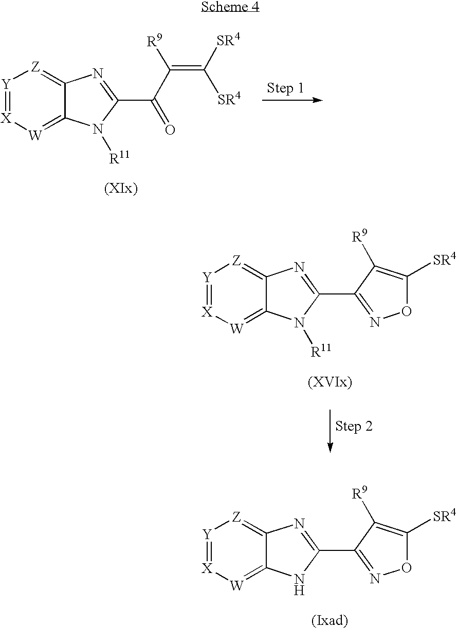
[Y]1=[X][W]=C2C(=[Z]1)N=C(C1=NOC([SR4])=C1[R9])N2.[Y]1=[X][W]=C2C(=[Z]1)N=C(C(=O)C([R9])=C([SR4])[SR4])N2[R11].[Y]1=[X][W]=C2C(=[Z]1)N=C(C1=NOC([SR4])=C1[R9])N2[R11]
